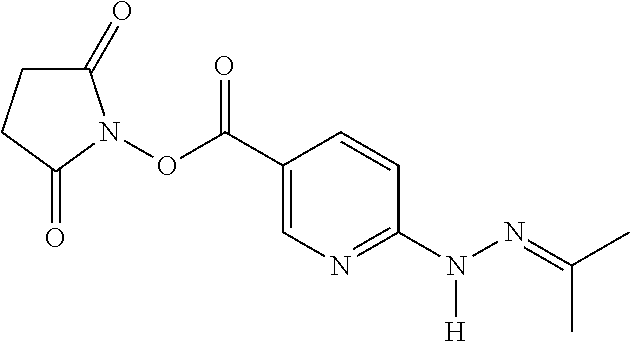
C1(C(ON2C(=O)CCC2=O)=O)=CN=C(N(N=C(C)C)[H])C=C1
